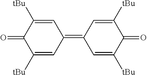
C1([tBu])=CC(=C2C=C([tBu])C(=O)C([tBu])=C2)C=C([tBu])C1=O
